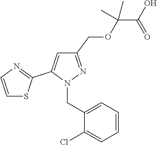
C1(COC(C(O)=O)(C)C)=NN(CC2=CC=CC=C2Cl)C(C2=NC=CS2)=C1
